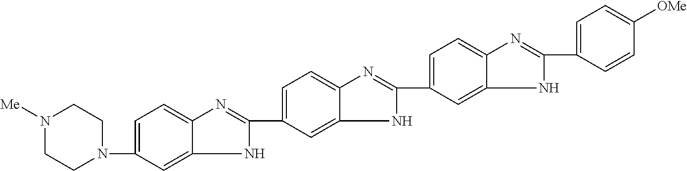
C1(C2=CC=C3N=C(C4=CC=C([OMe])C=C4)NC3=C2)=NC2=CC=C(C3=NC4=CC=C(N5CCN([Me])CC5)C=C4N3)C=C2N1
